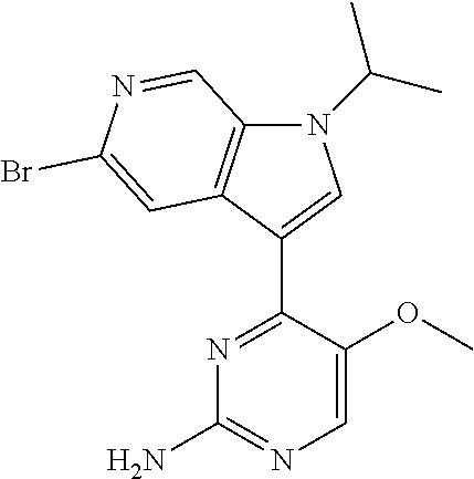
N1(C(C)C)C2=C(C(C3=NC(N)=NC=C3OC)=C1)C=C(Br)N=C2
